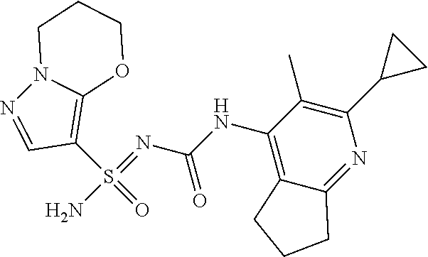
NS(=NC(NC1=C2C(=NC(C3CC3)=C1C)CCC2)=O)(C1=C2N(N=C1)CCCO2)=O
